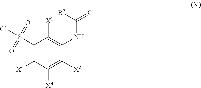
C1(S(Cl)(=O)=O)=C([X4])C([X3])=C([X2])C(NC(=O)[R3])=C1[X1]
